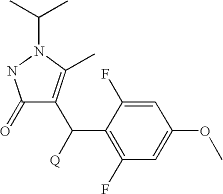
C1(=O)C(C([Q])C2=C(F)C=C(OC)C=C2F)=C(C)N(C(C)C)N1
